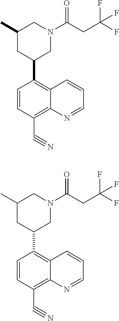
C1=CC(C#N)=C2C(=C1C1CN(C(CC(F)(F)F)=O)CC(C)C1)C=CC=N2.C1=CC(C#N)=C2C(=C1C1CN(C(CC(F)(F)F)=O)CC(C)C1)C=CC=N2
